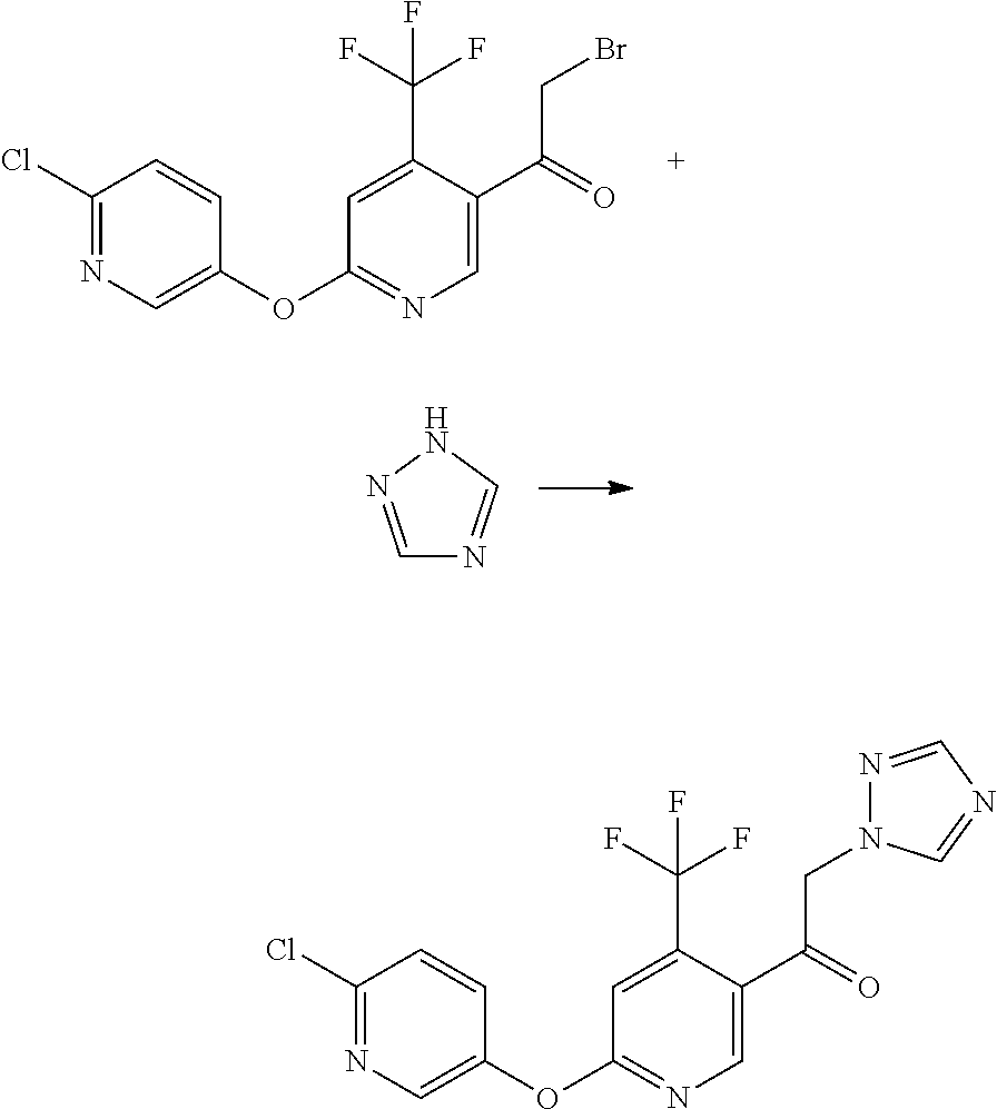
C1(Cl)=NC=C(OC2=NC=C(C(=O)CBr)C(C(F)(F)F)=C2)C=C1.C1=NNC=N1.C1(Cl)=NC=C(OC2=NC=C(C(=O)CN3N=CN=C3)C(C(F)(F)F)=C2)C=C1
